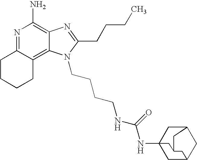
N1=C2C(=C3C(=C1N)N=C(CCCC)N3CCCCNC(NC13CC4CC(C1)CC(C3)C4)=O)CCCC2
